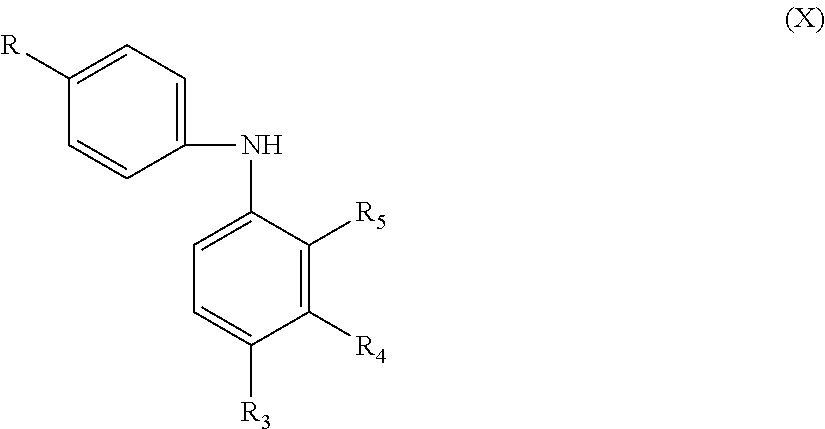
C1([R4])=C([R5])C(NC2=CC=C([R])C=C2)=CC=C1[R3]
